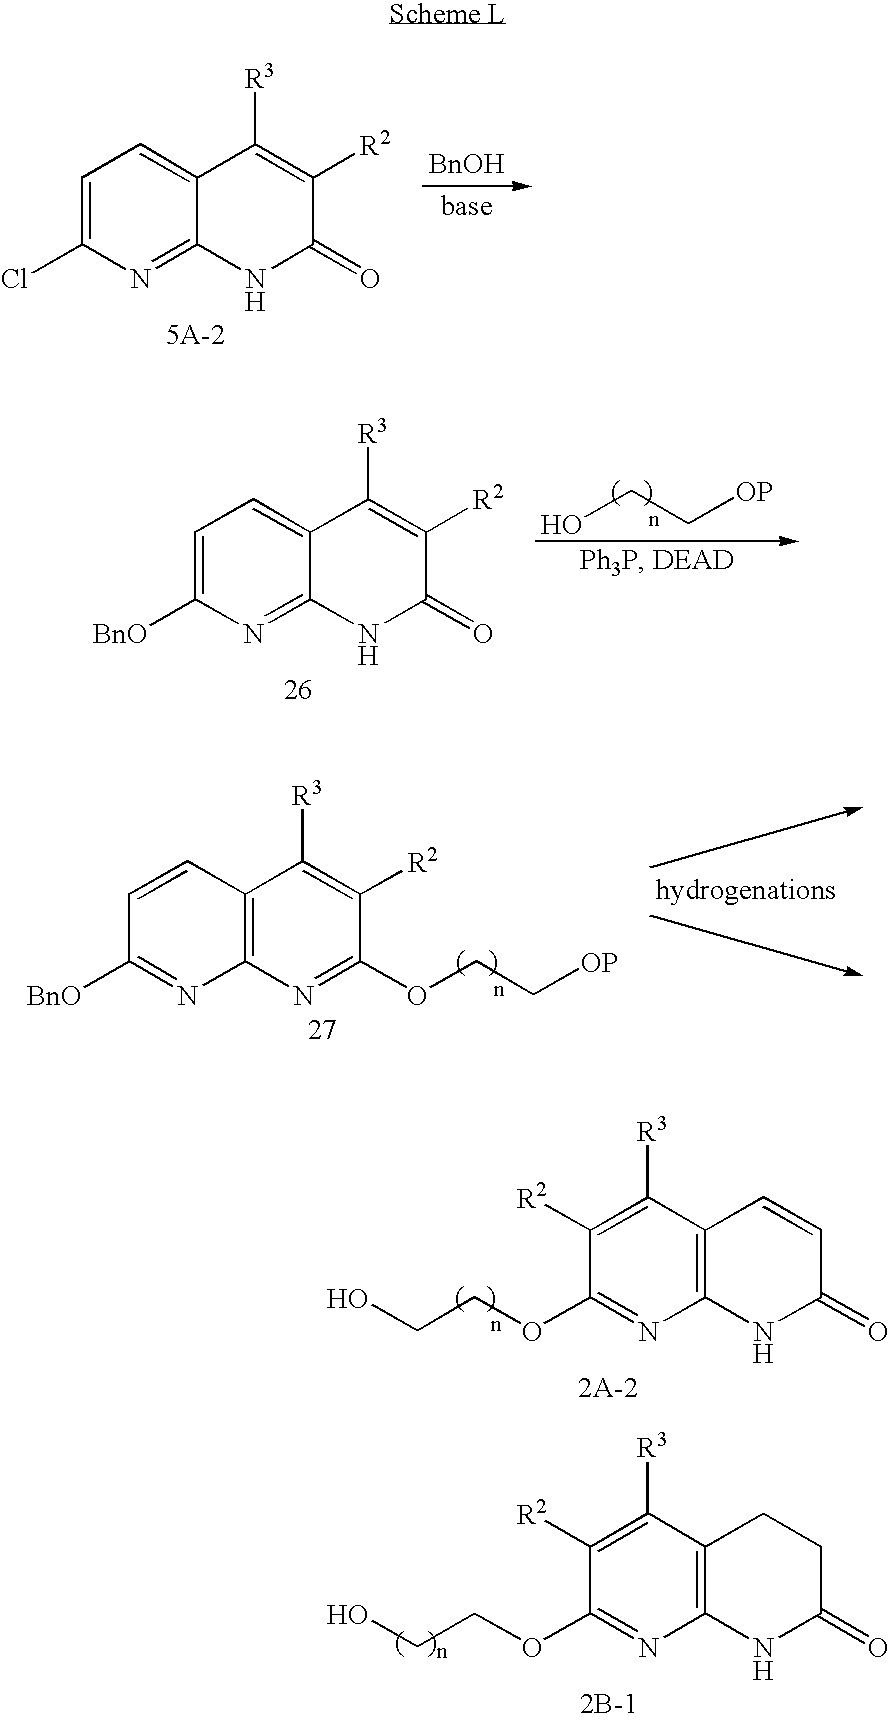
C1=C(Cl)N=C2C(=C1)C([R3])=C([R2])C(=O)N2.[BnOH].OCC[OP].C1=C([BnO])N=C2C(=C1)C([R3])=C([R2])C(=O)N2.C1=CC2=C(N=C1[BnO])N=C(OCC[OP])C([R2])=C2[R3].C1=CC2=C(NC1=O)N=C(OCCO)C([R2])=C2[R3].C1C(=O)NC2=C(C1)C([R3])=C([R2])C(OCCO)=N2
